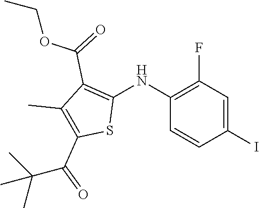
C1(NC2=C(C(=O)OCC)C(C)=C(C(=O)C(C)(C)C)S2)=C(F)C=C(I)C=C1
